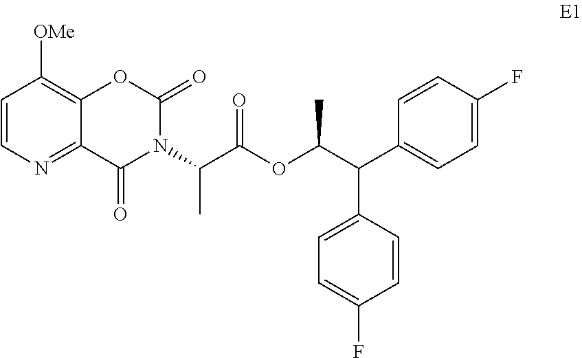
N1(C(C(OC(C(C2=CC=C(F)C=C2)C2=CC=C(F)C=C2)C)=O)C)C(=O)C2=NC=CC([OMe])=C2OC1=O
